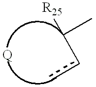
C([R25])(C)cc
